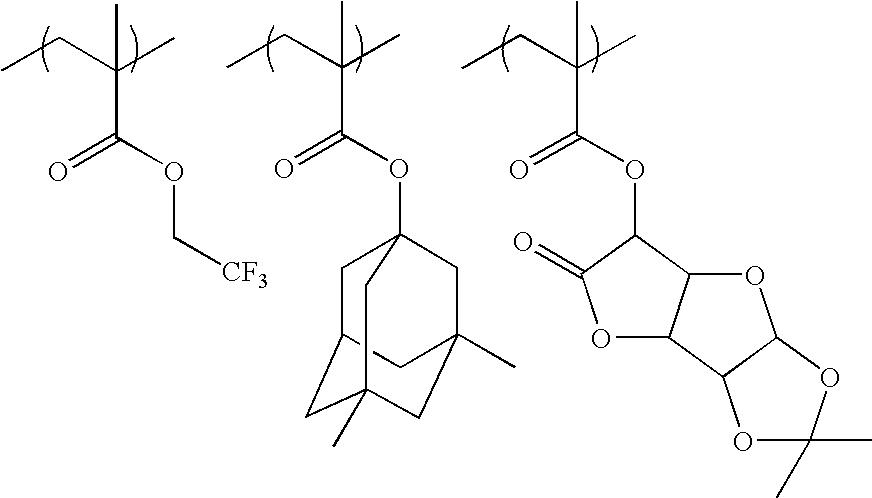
CCC(C)(C(OC12CC3CC(C)(CC(C)(C1)C3)C2)=O)C.CCC(C)(C(=O)OC[CF3])C.CCC(C)(C(OC1C(=O)OC2C1OC1C2OC(C)(C)O1)=O)C
